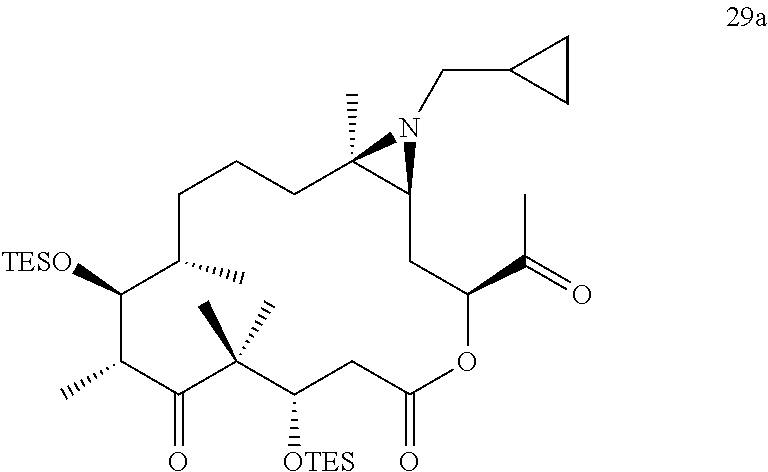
C1CC(C)C([TESO])C(C)C(=O)C(C)(C)C([OTES])CC(=O)OC(C(=O)C)CC2C(C)(C1)N2CC1CC1
